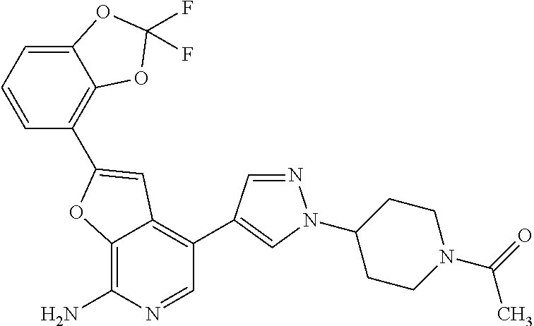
C12=C(N)N=CC(C3=CN(C4CCN(C(=O)C)CC4)N=C3)=C1C=C(C1=C3C(=CC=C1)OC(F)(F)O3)O2
